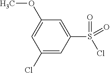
C1(OC)=CC(Cl)=CC(S(=O)(=O)Cl)=C1
